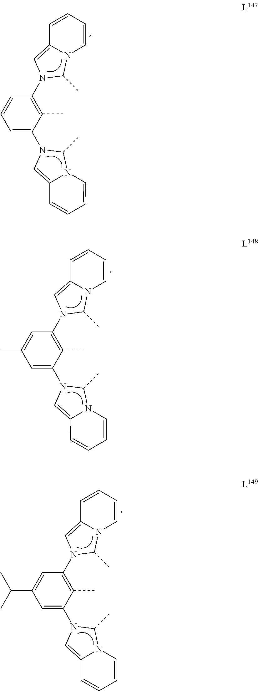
C1=C(N2C(C)N3C(=C2)C=CC=C3)C(C)=C(N2C(C)N3C(=C2)C=CC=C3)C=C1.C1=C(N2C(C)N3C(=C2)C=CC=C3)C(C)=C(N2C(C)N3C(=C2)C=CC=C3)C=C1C.C1=C(N2C(C)N3C(=C2)C=CC=C3)C(C)=C(N2C(C)N3C(=C2)C=CC=C3)C=C1C(C)C
